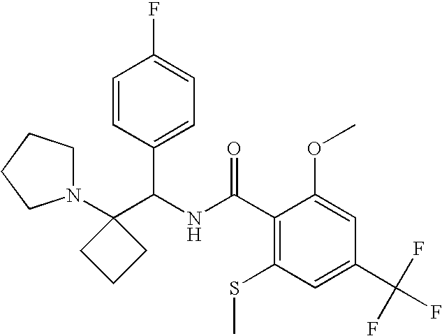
N1(C2(C(NC(C3=C(SC)C=C(C(F)(F)F)C=C3OC)=O)C3=CC=C(F)C=C3)CCC2)CCCC1
